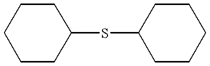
C1CCC(SC2CCCCC2)CC1
